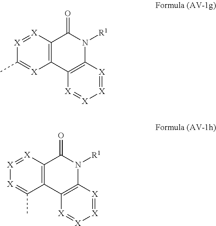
[X]1=[X]C(C)=[X]C2=C1C(=O)N([R1])C1=C2[X]=[X][X]=[X]1.[X]1=[X][X]=C(C)C2=C1C(=O)N([R1])C1=C2[X]=[X][X]=[X]1
